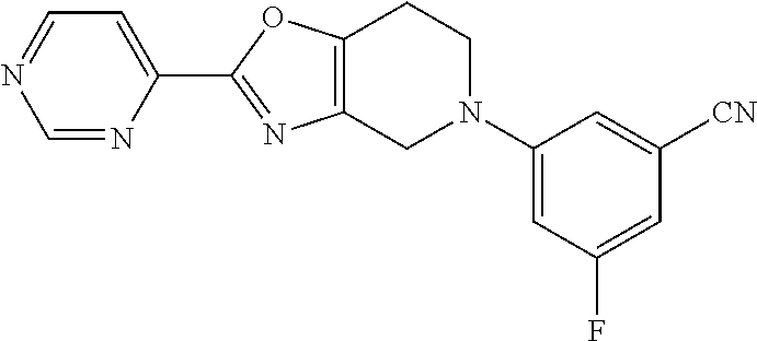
C1=NC(C2=NC3=C(O2)CCN(C2=CC(F)=CC([CN])=C2)C3)=CC=N1
